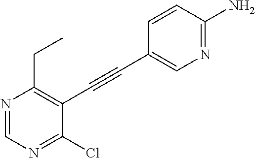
N1=CN=C(Cl)C(C#CC2=CN=C(N)C=C2)=C1CC
